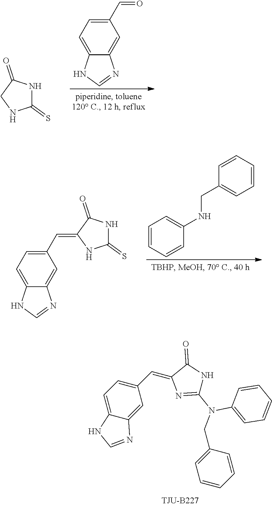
C1NC(=S)NC1=O.C1=C2C(=CC(C=O)=C1)N=CN2.C1=C2C(=CC(C=C3NC(=S)NC3=O)=C1)N=CN2.C1=CC=CC(NCC2=CC=CC=C2)=C1.C1=C2C(=CC(C=C3N=C(N(C4=CC=CC=C4)CC4=CC=CC=C4)NC3=O)=C1)N=CN2
